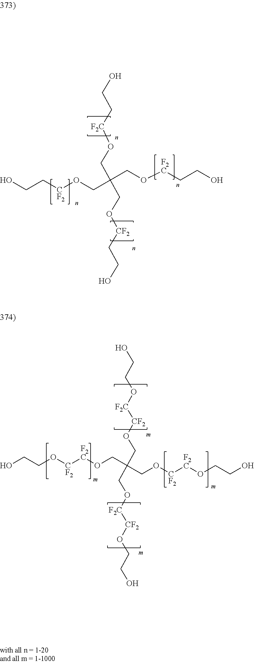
OCC[CF2]OCC(CO[F2C]CCO)(CO[F2C]CCO)CO[CF2]CCO.OCCO[F2C][CF2]OCC(CO[CF2][F2C]OCCO)(CO[F2C][CF2]OCCO)CO[F2C][CF2]OCCO
